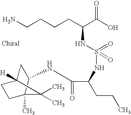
N(C1CC2([H])C(C)(C)C1(C)CC2)C(=O)C(CCC)NS(=O)(=O)NC(C(=O)O)CCCCN
